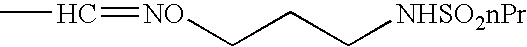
[NO](CCC[NHSO2nPr])=CC
